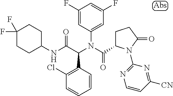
C1(F)=CC(N(C(C2CCC(=O)N2C2=NC=CC([CN])=N2)=O)C(C(NC2CCC(F)(F)CC2)=O)C2=C(Cl)C=CC=C2)=CC(F)=C1
